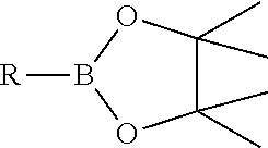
C1(C)(C)C(C)(C)OB([R])O1
